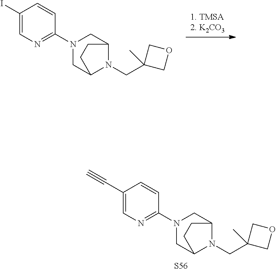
[S56].C1(C#C)=CN=C(N2CC3N(CC4(C)COC4)C(C2)CC3)C=C1.C1(I)=CN=C(N2CC3N(CC4(C)COC4)C(C2)CC3)C=C1
